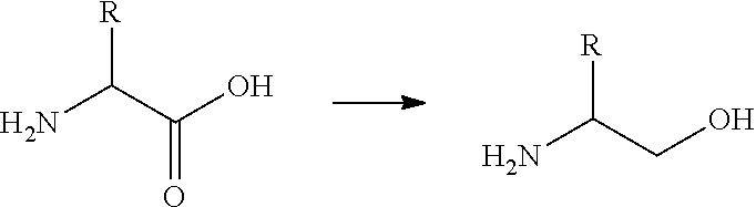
NC(C(O)=O)[R].NC(CO)[R]
